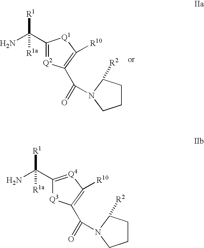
C1(C(N)([R1])[R1a])=[Q4]C([R10])=C(C(=O)N2C([R2])CCC2)[Q3]1.C1(C(N)([R1])[R1a])=[Q2]C(C(=O)N2C([R2])CCC2)=C([R10])[Q1]1
